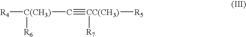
[R4][C(CH3)]([R6])C#[CC(CH3)]([R7])[R5]
